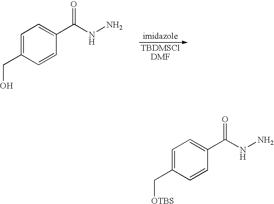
C1=C(CO)C=CC(C(NN)=O)=C1.C1=C(C[OTBS])C=CC(C(NN)=O)=C1
